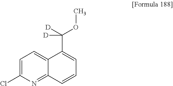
C1=C(Cl)N=C2C(=C1)C(C([D])(OC)[D])=CC=C2
